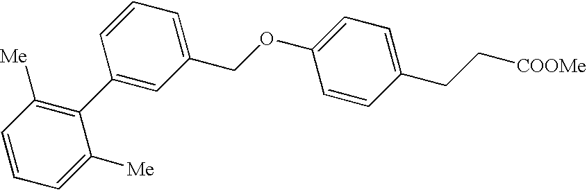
C1(COC2=CC=C(CC[COOMe])C=C2)=CC=CC(C2=C([Me])C=CC=C2[Me])=C1
